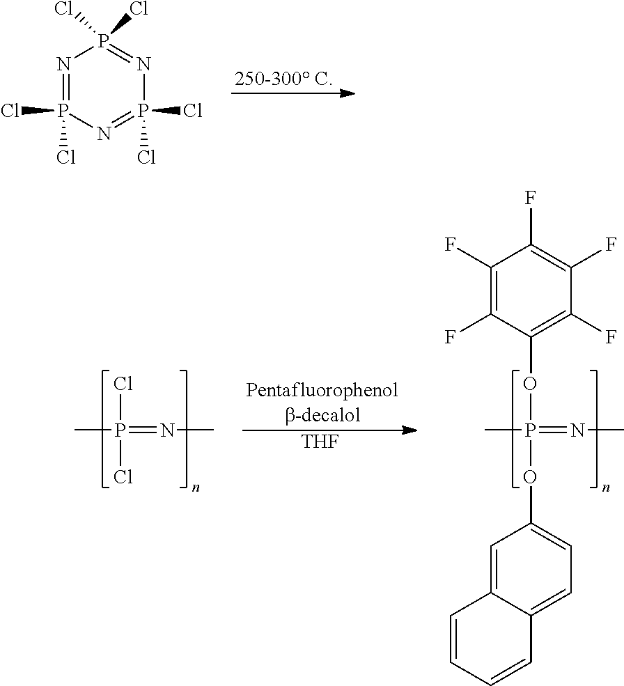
N1=P(Cl)(Cl)N=P(Cl)(Cl)N=P1(Cl)Cl.ClP(Cl)(=NC)C.[THF].O(P(OC1=CC=C2C(=C1)C=CC=C2)(=NC)C)C1=C(F)C(F)=C(F)C(F)=C1F
